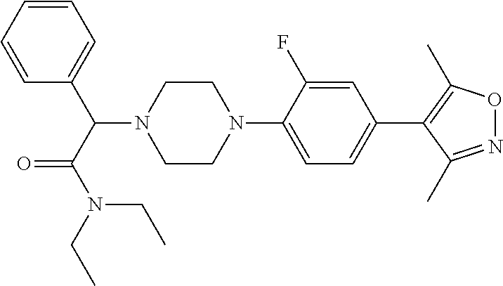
C1=CC=CC(C(C(=O)N(CC)CC)N2CCN(C3=CC=C(C4=C(C)ON=C4C)C=C3F)CC2)=C1
